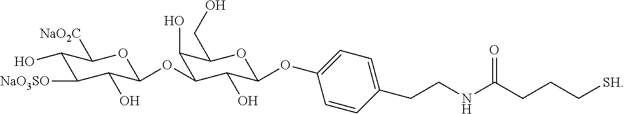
C1(O)C([NaO3SO])C(O)C(OC2C(O)C(CO)OC(OC3=CC=C(CCNC(CCC[SH])=O)C=C3)C2O)OC1[NaO2C]
